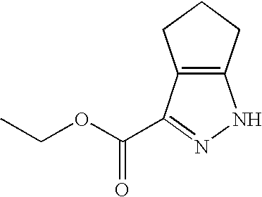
C12=C(CCC1)NN=C2C(OCC)=O
